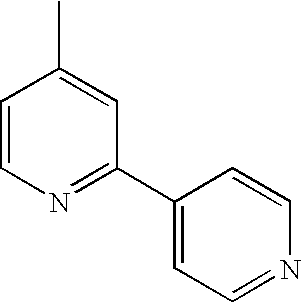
C1=CN=C(C2=CC=NC=C2)C=C1C
